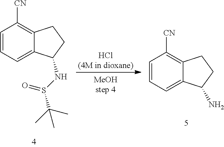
C12=C([CN])C=CC=C1C(NS(C(C)(C)C)=O)CC2.C12=C([CN])C=CC=C1C(N)CC2.[HCl(4M in dioxane)]
